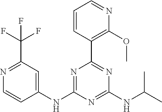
C1(NC2=NC(C3=C(OC)N=CC=C3)=NC(NC(C)C)=N2)=CC(C(F)(F)F)=NC=C1
